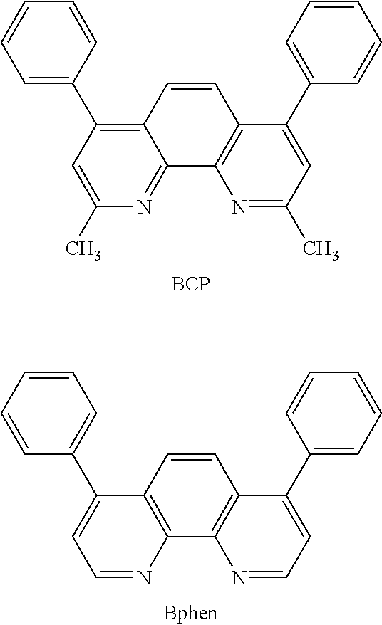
C12=C(C3=CC=CC=C3)C=C(C)N=C1C1=C(C=C2)C(C2=CC=CC=C2)=CC(C)=N1.[BCP].C1=CC2=C(C3=C1C(C1=CC=CC=C1)=CC=N3)N=CC=C2C1=CC=CC=C1
